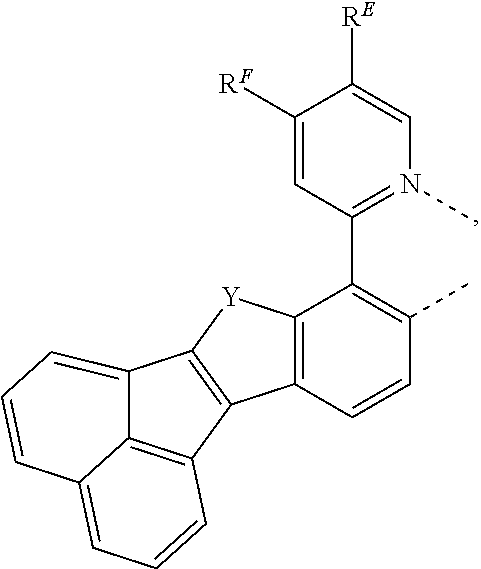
C1([RF])=CC(C2=C(C)C=CC3=C2[Y]C2=C3C3=C4C2=CC=CC4=CC=C3)=N(C)C=C1[RE]
